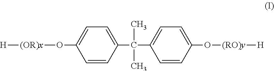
O(C1=CC=C(C(C)(C2=CC=C(O[(OR)x][H])C=C2)C)C=C1)[(RO)y][H]
